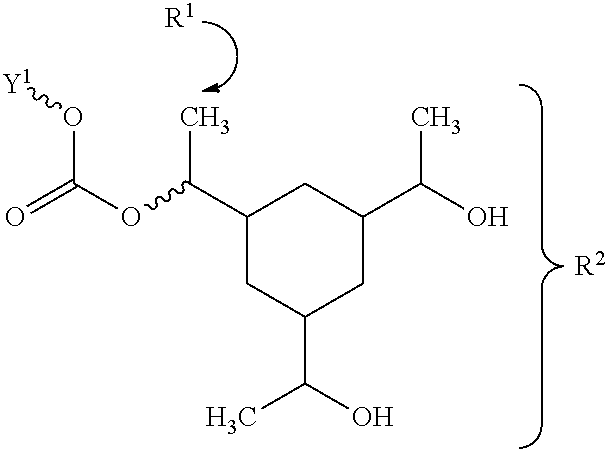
C1(C(OC(=O)O[Y1])C)CC(C(O)C)CC(C(O)C)C1.[R1].[R2]
